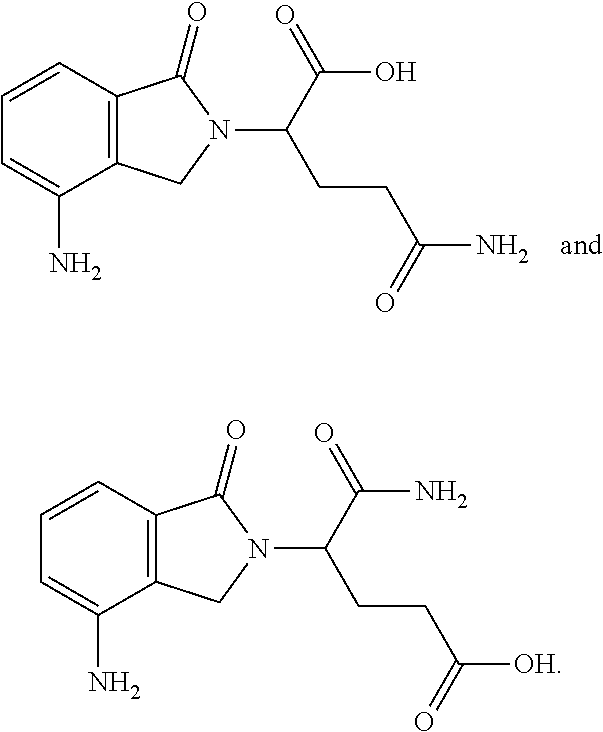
C1=CC2=C(C(N)=C1)CN(C(C(=O)O)CCC(=O)N)C2=O.C1=CC2=C(C(N)=C1)CN(C(C(=O)N)CCC(=O)[OH])C2=O
